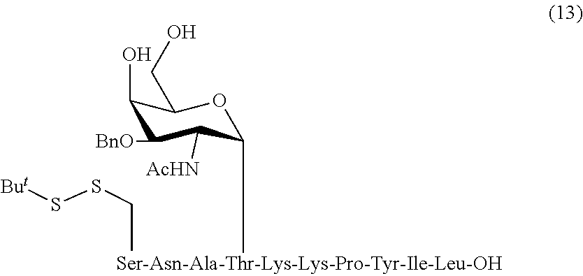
[But]SSCC.CC1OC(CO)C(O)C([BnO])C1[AcHN]
